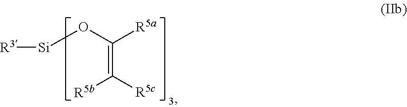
[Si](OC(=C([R5c])[R5b])[R5a])[R3]
